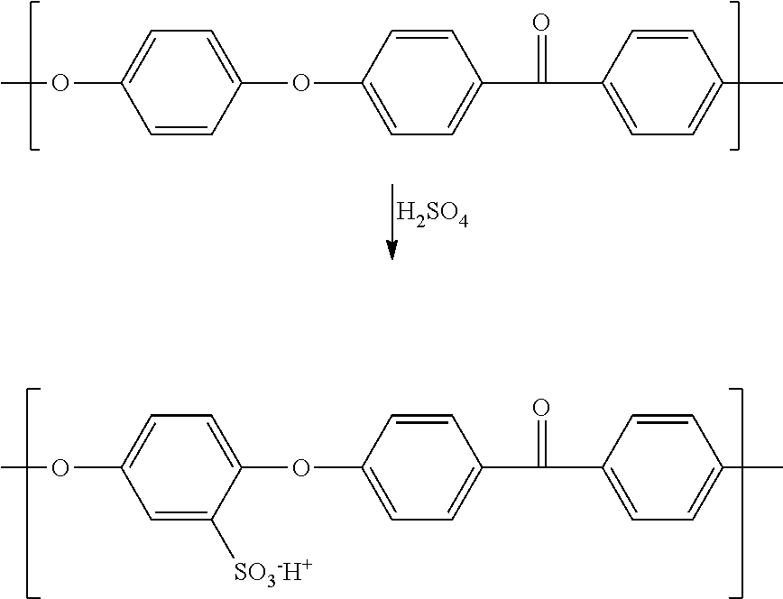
COC1=CC=C(OC2=CC=C(C(C3=CC=C(C)C=C3)=O)C=C2)C([SO3-H+])=C1.COC1=CC=C(OC2=CC=C(C(C3=CC=C(C)C=C3)=O)C=C2)C=C1.[H2SO4]
